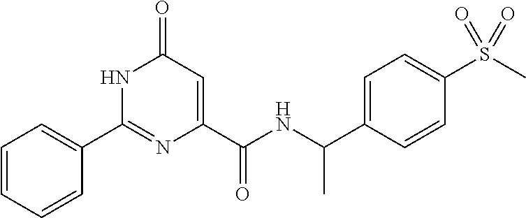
C1=CC=CC(C2=NC(C(=O)NC(C)C3=CC=C(S(C)(=O)=O)C=C3)=CC(=O)N2)=C1
